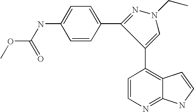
COC(NC1=CC=C(C2=NN(CC)C=C2C2=C3C(=NC=C2)NC=C3)C=C1)=O
